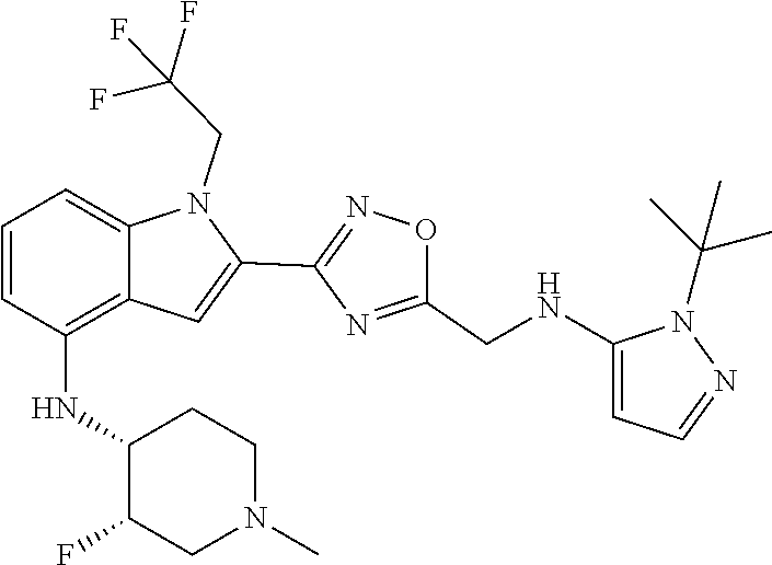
C12=C(NC3C(F)CN(C)CC3)C=CC=C1N(CC(F)(F)F)C(C1=NOC(CNC3=CC=NN3C(C)(C)C)=N1)=C2
